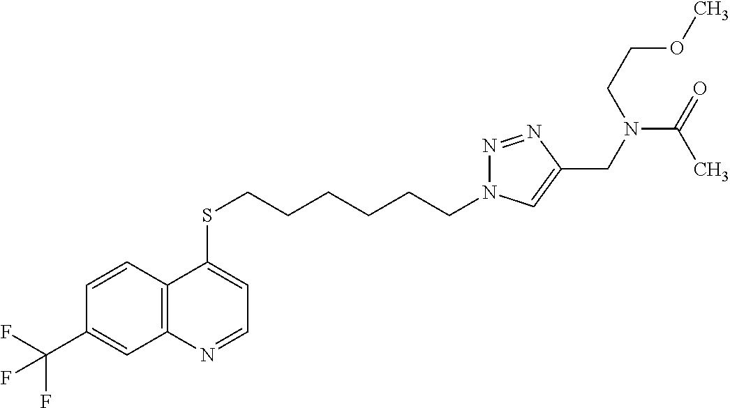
C12=C(C=CC(C(F)(F)F)=C1)C(SCCCCCCN1N=NC(CN(C(=O)C)CCOC)=C1)=CC=N2
